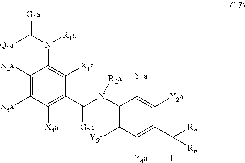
C1(N(C(C2=C([X4a])C([X3a])=C([X2a])C(N([R1a])C([Q1a])=[G1a])=C2[X1a])=[G2a])[R2a])=C([Y5a])C([Y4a])=C(C([Ra])(F)[Rb])C([Y2a])=C1[Y1a]
